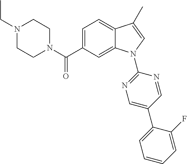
N1(CC)CCN(C(C2=CC=C3C(=C2)N(C2=NC=C(C4=CC=CC=C4F)C=N2)C=C3C)=O)CC1
